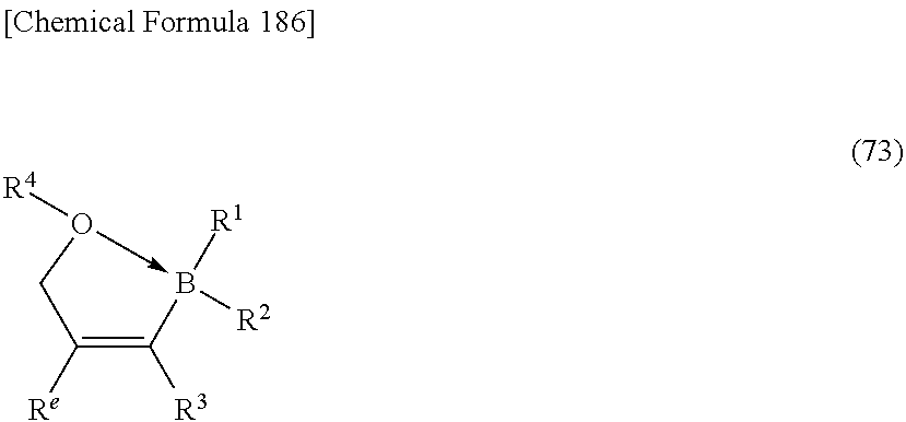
C1O([R4])->B([R1])([R2])C([R3])=C1[Re]
